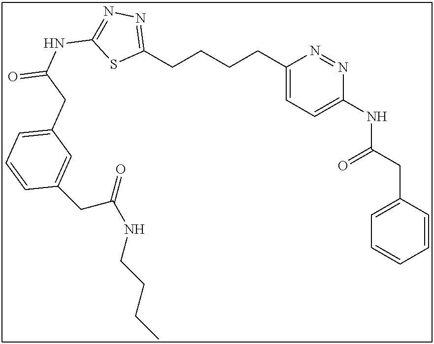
C1(CCCCC2=CC=C(NC(CC3=CC=CC=C3)=O)N=N2)=NN=C(NC(=O)CC2=CC=CC(CC(NCCCC)=O)=C2)S1
